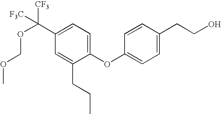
C1(C([CF3])([F3C])OCOC)=CC=C(OC2=CC=C(CCO)C=C2)C(CCC)=C1
